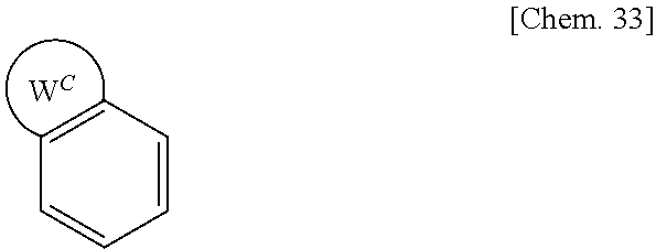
C1=CC=CC=C1.[WC]
